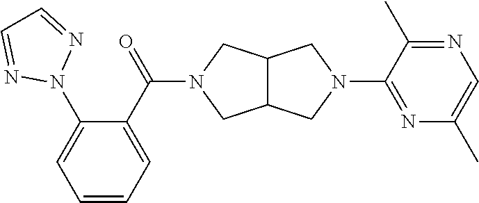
C12C(CN(C3=NC(C)=CN=C3C)C1)CN(C(C1=CC=CC=C1N1N=CC=N1)=O)C2
